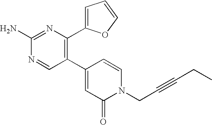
C1(N)=NC(C2=CC=CO2)=C(C2=CC(=O)N(CC#CCC)C=C2)C=N1
